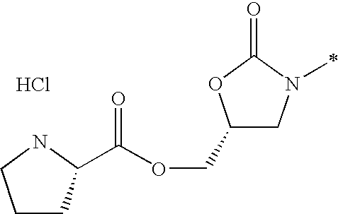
Cl.C1(COC(=O)C2CCCN2)CN(C)C(=O)O1
